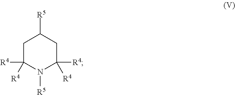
C1C([R4])([R4])N([R5])C([R4])([R4])CC1[R5]
